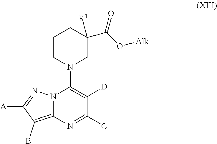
C1CN(C2=C([D])C(C)=NC3=C(B)C([A])=NN23)CC(C(O[Alk])=O)([R1])C1
